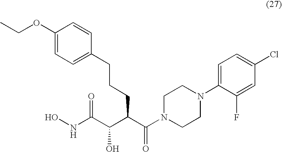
ONC(C(C(C(N1CCN(C2=CC=C(Cl)C=C2F)CC1)=O)CCCC1=CC=C(OCC)C=C1)O)=O
